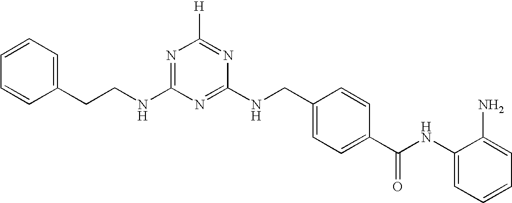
C1=CC=CC(CCNC2=NC([H])=NC(NCC3=CC=C(C(NC4=CC=CC=C4N)=O)C=C3)=N2)=C1
